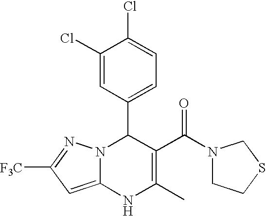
C1(Cl)=CC(C2N3C(=CC([F3C])=N3)NC(C)=C2C(N2CCSC2)=O)=CC=C1Cl
